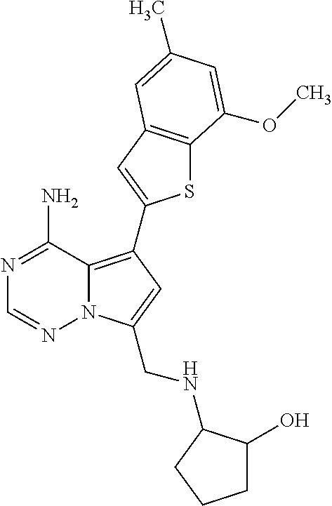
C12=C(C3=CC4=C(S3)C(OC)=CC(C)=C4)C=C(CNC3C(O)CCC3)N1N=CN=C2N
